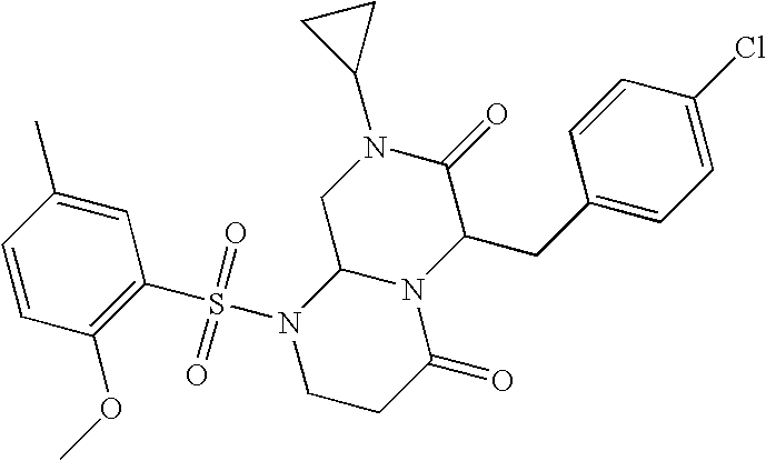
C1=CC(OC)=C(S(N2CCC(=O)N3C2CN(C2CC2)C(=O)C3CC2=CC=C(Cl)C=C2)(=O)=O)C=C1C
